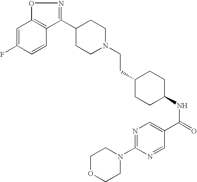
C1=C(F)C=CC2=C1ON=C2C1CCN(CCC2CCC(NC(=O)C3=CN=C(N4CCOCC4)N=C3)CC2)CC1
